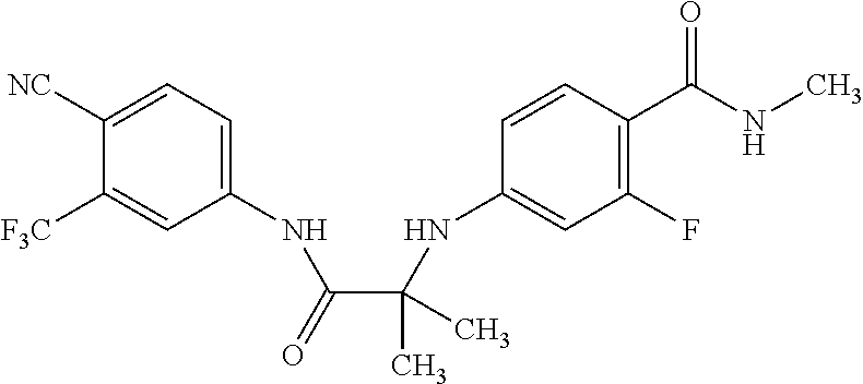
C1([NC])=CC=C(NC(C(NC2=CC(F)=C(C(NC)=O)C=C2)(C)C)=O)C=C1[F3C]
